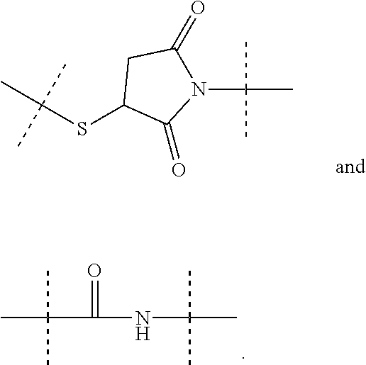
C(SC1C(=O)N(C(C)(C)C)C(=O)C1)(C)(C)C.C(C(NC(C)(C)C)=O)(C)(C)C
